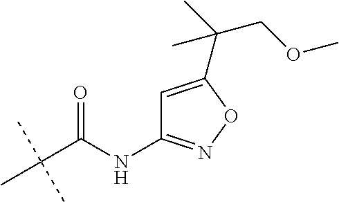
C(C(NC1=NOC(C(C)(COC)C)=C1)=O)(C)(C)C
